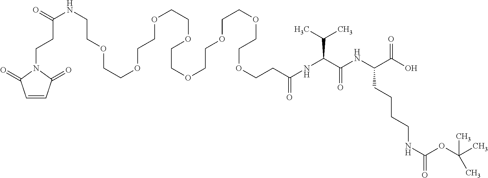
C1=CC(=O)N(CCC(NCCOCCOCCOCCOCCOCCOCCOCCOCCC(=O)NC(C(C)C)C(=O)NC(CCCCNC(OC(C)(C)C)=O)C(=O)O)=O)C1=O
